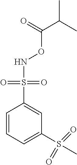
C1=CC=C(S(C)(=O)=O)C=C1S(=O)(=O)NOC(=O)C(C)C
